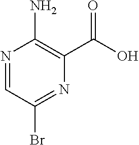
O=C(O)C1=C(N)N=CC(Br)=N1
